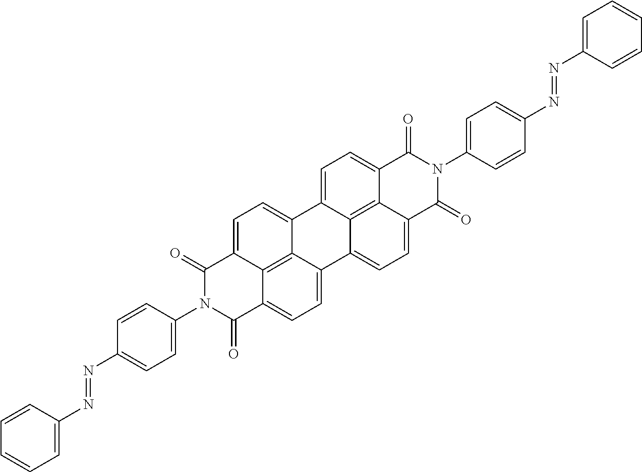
C1=CC(N=NC2=CC=C(N3C(=O)C4=CC=C5C6=C4C(=CC=C6C4=CC=C6C7=C4C5=CC=C7C(=O)N(C4=CC=C(N=NC5=CC=CC=C5)C=C4)C6=O)C3=O)C=C2)=CC=C1
